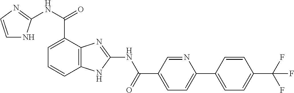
C1=C(C(NC2=NC=CN2)=O)C2=C(C=C1)NC(NC(C1=CC=C(C3=CC=C(C(F)(F)F)C=C3)N=C1)=O)=N2
